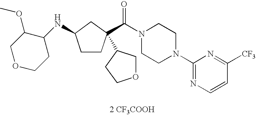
[2 CF3COOH].C(N1CCN(C2=NC=CC([CF3])=N2)CC1)(=O)C1(C2COCC2)CCC(NC2C(OC)COCC2)C1
